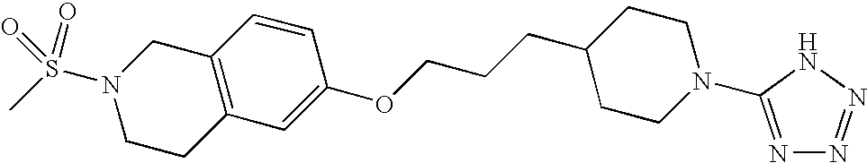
C1(OCCCC2CCN(C3=NN=NN3)CC2)=CC2=C(C=C1)CN(S(C)(=O)=O)CC2
